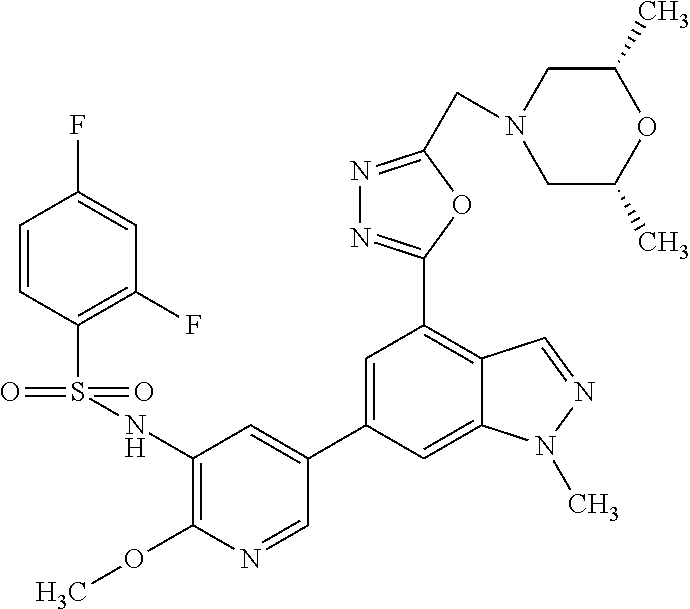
C1=C(C2=CC(NS(C3=C(F)C=C(F)C=C3)(=O)=O)=C(OC)N=C2)C=C2C(=C1C1=NN=C(CN3CC(C)OC(C)C3)O1)C=NN2C
